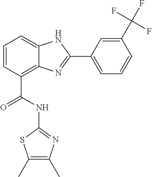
C1=CC(C(=O)NC2=NC(C)=C(C)S2)=C2C(=C1)NC(C1=CC=CC(C(F)(F)F)=C1)=N2
